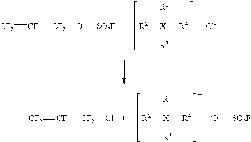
[CF](=[CF2])[CF2]O[SO2F].[X]([R2])([R4])([R1])[R3].[Cl-].[CF](=[CF2])[CF2]Cl.[X]([R2])([R4])([R1])[R3].[SO2F][-O]
